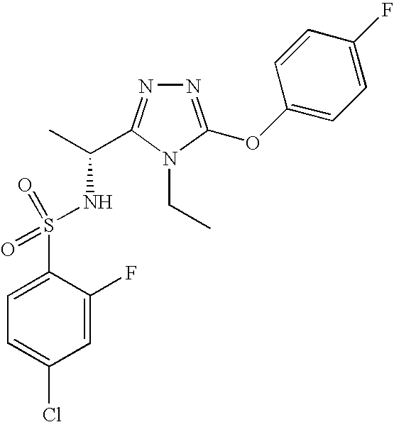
N1=C(OC2=CC=C(F)C=C2)N(CC)C(C(C)NS(C2=CC=C(Cl)C=C2F)(=O)=O)=N1
